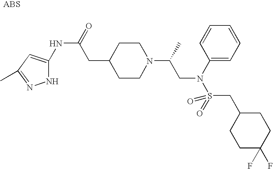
C1(NC(=O)CC2CCN(C(C)CN(S(=O)(CC3CCC(F)(F)CC3)=O)C3=CC=CC=C3)CC2)=CC(C)=NN1
